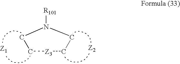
C1[Z3]CCN([R101])C1
